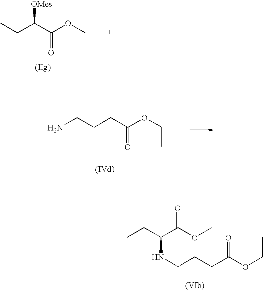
CCC(C(OC)=O)NCCCC(OCC)=O.CCC(C(OC)=O)[OMes].NCCCC(OCC)=O
